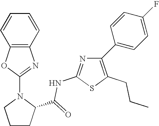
C12=C(C=CC=C1)N=C(N1CCCC1C(=O)NC1=NC(C3=CC=C(F)C=C3)=C(CCC)S1)O2
